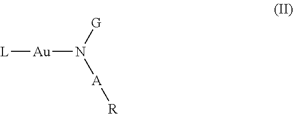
[L][Au]N([G])[A][R]
